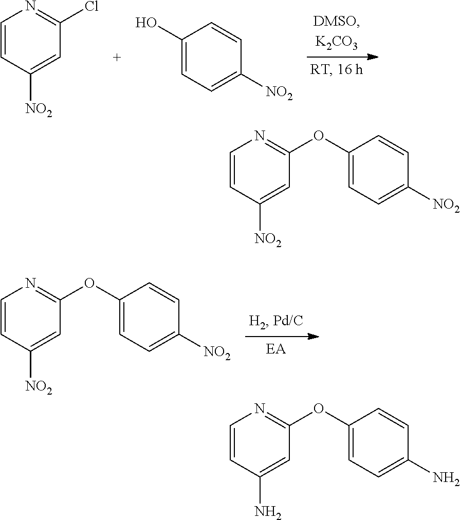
C1=CC([NO2])=CC(OC2=CC=C([NO2])C=C2)=N1.C1=CC(N)=CC(OC2=CC=C(N)C=C2)=N1.C1=CC([NO2])=CC(Cl)=N1.C1(O)=CC=C([NO2])C=C1.C1=CC([NO2])=CC(OC2=CC=C([NO2])C=C2)=N1
